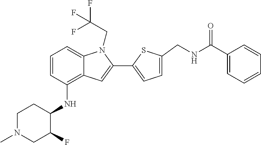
C1=CC(NC2C(F)CN(C)CC2)=C2C(=C1)N(CC(F)(F)F)C(C1=CC=C(CNC(C3=CC=CC=C3)=O)S1)=C2
